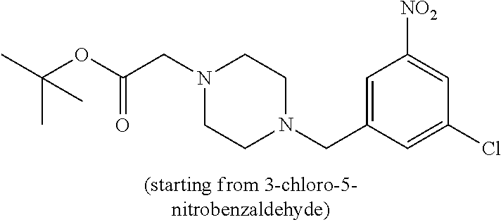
C1=C(CN2CCN(CC(OC(C)(C)C)=O)CC2)C=C(Cl)C=C1[NO2]
